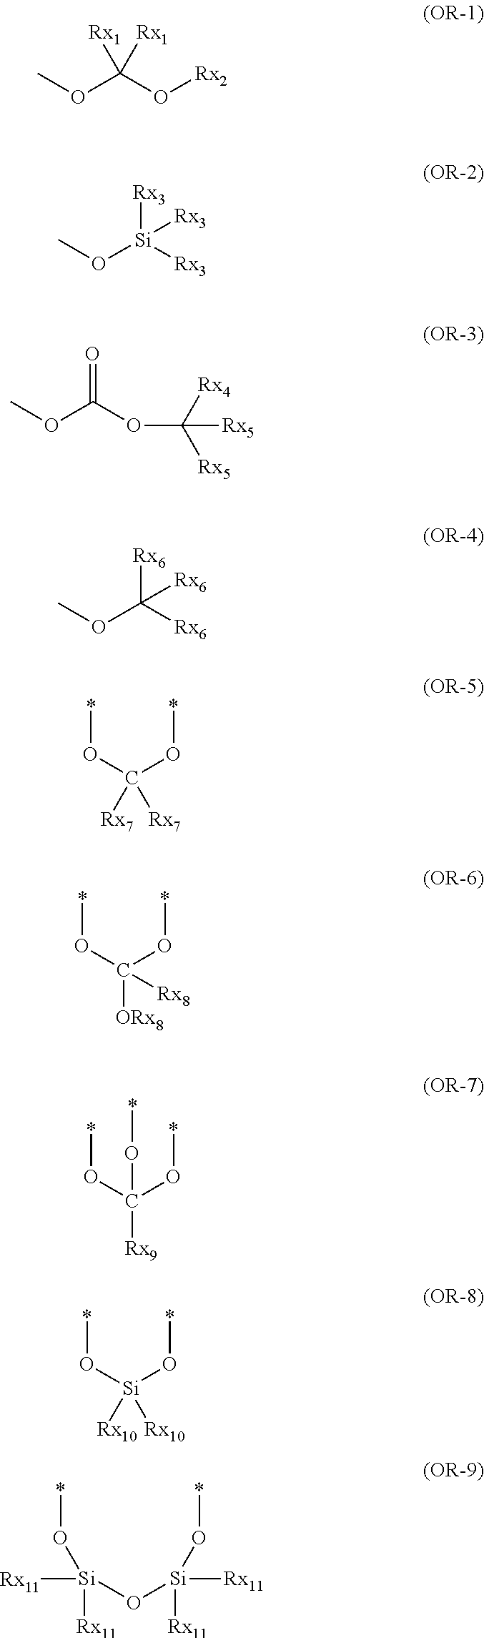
COC(O[Rx2])([Rx1])[Rx1].CO[Si]([Rx3])([Rx3])[Rx3].COC(OC([Rx5])([Rx4])[Rx5])=O.COC([Rx6])([Rx6])[Rx6].*OC(O*)([Rx7])[Rx7].*OC(O*)([ORx8])[Rx8].*OC(O*)([Rx9])O*.*O[Si](O*)([Rx10])[Rx10].[Rx11][Si]([Rx11])(O[Si]([Rx11])([Rx11])O*)O*
